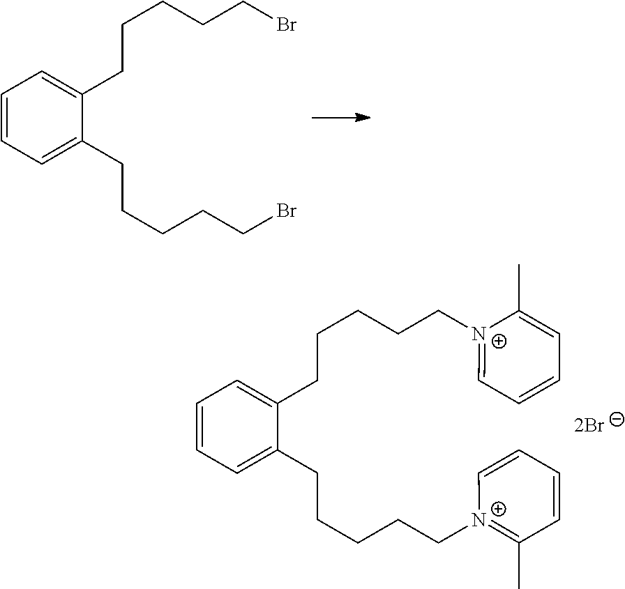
C1=CC=C(CCCCCBr)C(CCCCCBr)=C1.C1=CC=C(CCCCC[N+]2=C(C)C=CC=C2)C(CCCCC[N+]2=CC=CC=C2C)=C1
